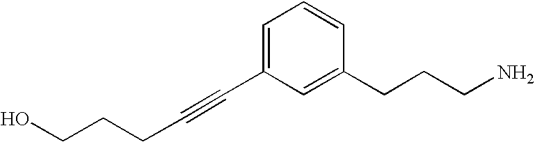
C(CO)CC#CC1=CC=CC(CCCN)=C1
